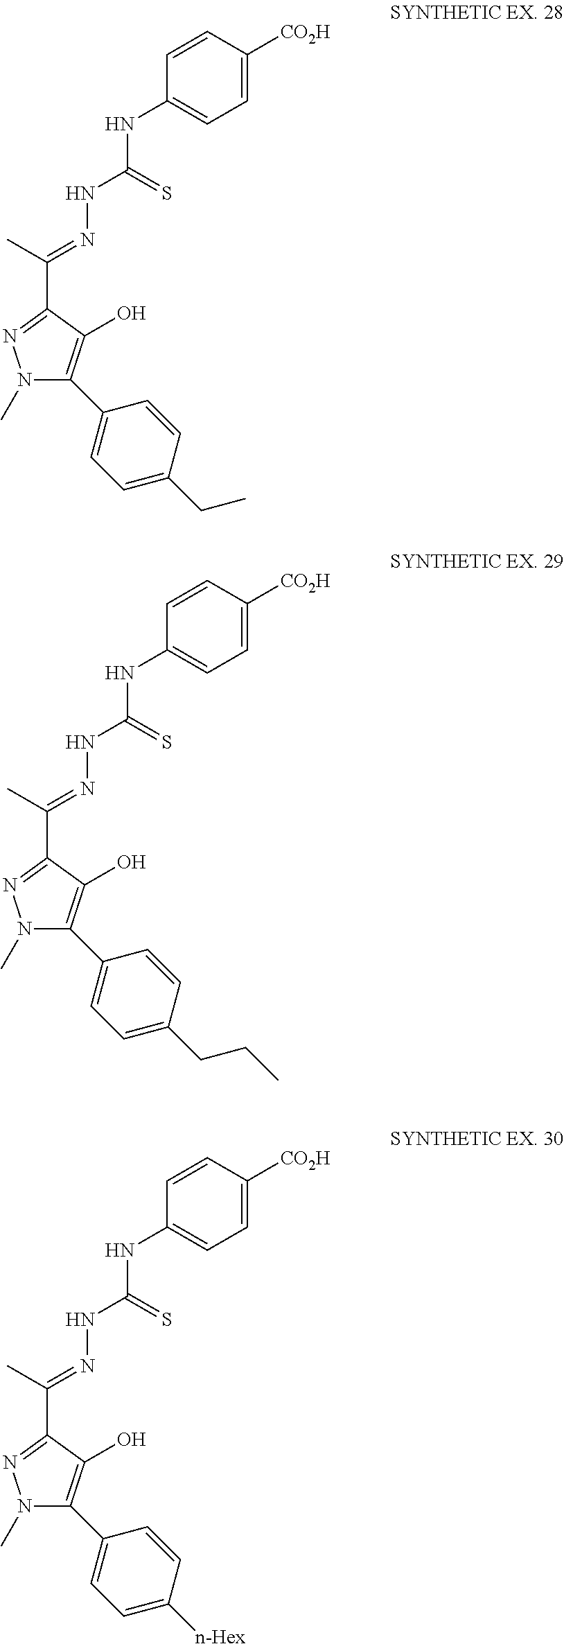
C1=CC([CO2H])=CC=C1NC(NN=C(C1=NN(C)C(C2=CC=C(CC)C=C2)=C1O)C)=S.C1=CC([CO2H])=CC=C1NC(NN=C(C1=NN(C)C(C2=CC=C(CCC)C=C2)=C1O)C)=S.C1=CC([CO2H])=CC=C1NC(NN=C(C1=NN(C)C(C2=CC=C([n-Hex])C=C2)=C1O)C)=S
